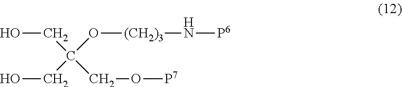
OCC(CO[P7])(O[(CH2)3]N[P6])CO
